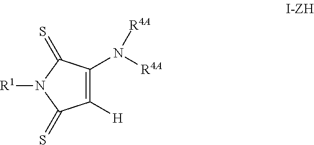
C1([H])=C(N([R4A])[R4A])C(=S)N([R1])C1=S
